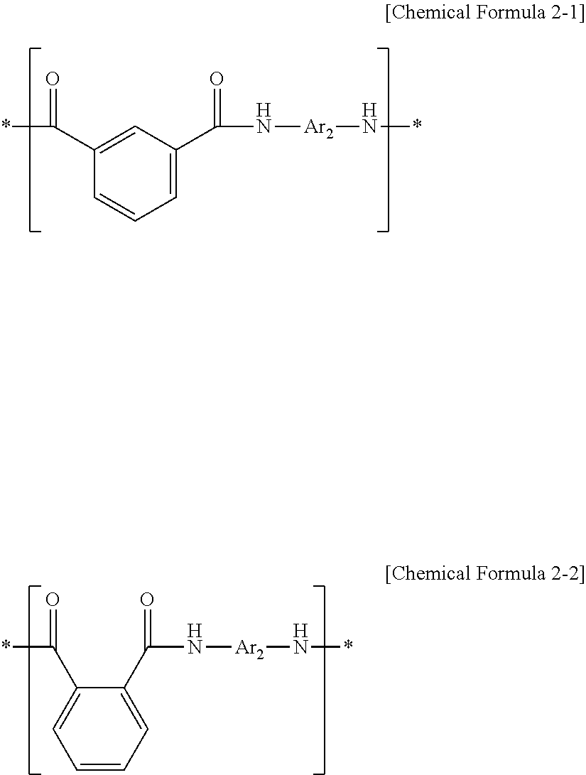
*C(=O)C1=CC(C(=O)N[Ar2]N*)=CC=C1.C1=CC=C(C(=O)N[Ar2]N*)C(C(*)=O)=C1
